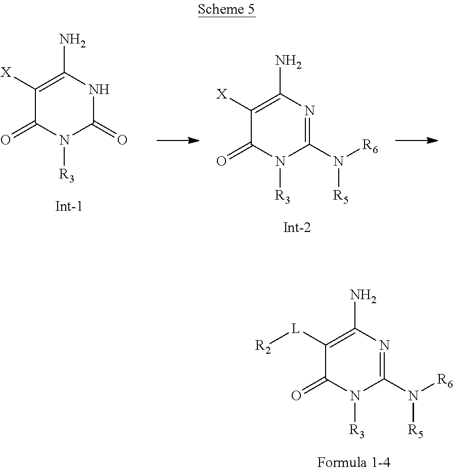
C1(N([R6])[R5])=NC(N)=C([L][R2])C(=O)N1[R3].C1(=O)NC(N)=C([X])C(=O)N1[R3].C1(N([R6])[R5])=NC(N)=C([X])C(=O)N1[R3]
